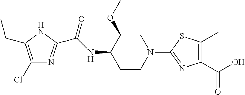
C1(Cl)=C(CC)NC(C(NC2CCN(C3=NC(C(O)=O)=C(C)S3)CC2OC)=O)=N1
